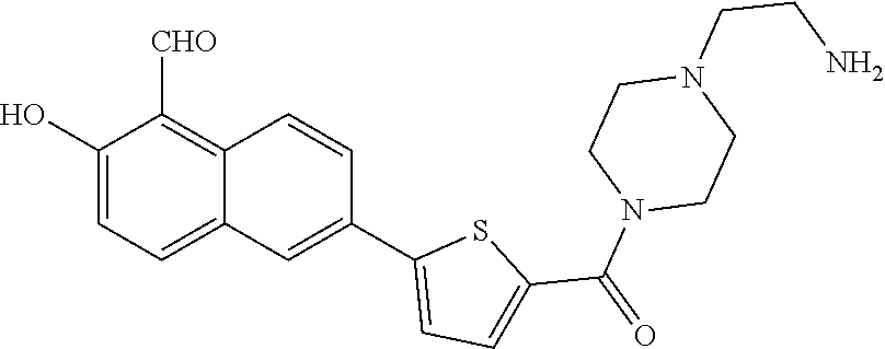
OC1=CC=C2C(=C1[CHO])C=CC(C1=CC=C(C(=O)N3CCN(CCN)CC3)S1)=C2
